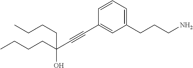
C1(CCCN)=CC=CC(C#CC(O)(CCCC)CCCC)=C1
